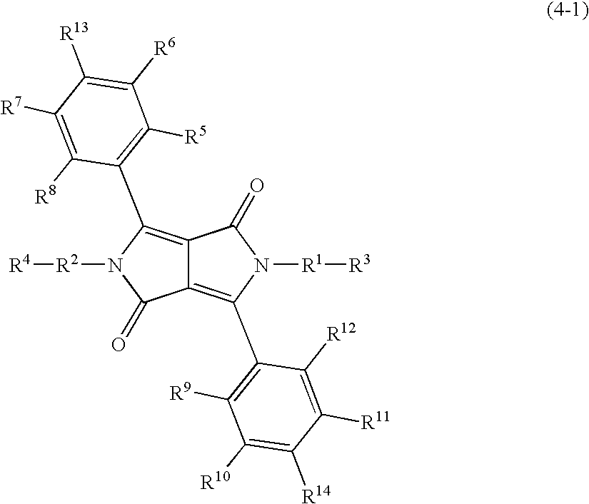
C12=C(C3=C([R9])C([R10])=C([R14])C([R11])=C3[R12])N([R1][R3])C(=O)C1=C(C1=C([R5])C([R6])=C([R13])C([R7])=C1[R8])N([R2][R4])C2=O
